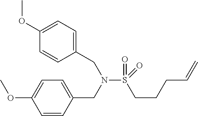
C(CCC=C)S(=O)(N(CC1=CC=C(OC)C=C1)CC1=CC=C(OC)C=C1)=O
